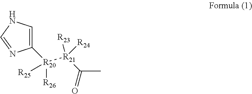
C1([R20]([R21](C(=O)C)([R23])[R24])([R26])[R25])=CNC=N1
